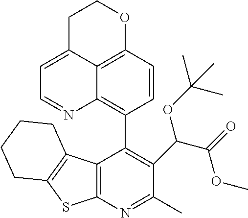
C12=C(N=C(C)C(C(C(=O)OC)OC(C)(C)C)=C1C1=C3C4=C(C=C1)OCCC4=CC=N3)SC1=C2CCCC1
